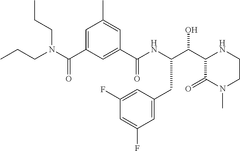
C(C1C(=O)N(C)CCN1)(O)C(NC(C1=CC(C(N(CCC)CCC)=O)=CC(C)=C1)=O)CC1=CC(F)=CC(F)=C1
